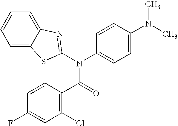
C1=C2C(=CC=C1)N=C(N(C1=CC=C(N(C)C)C=C1)C(=O)C1=C(Cl)C=C(F)C=C1)S2
